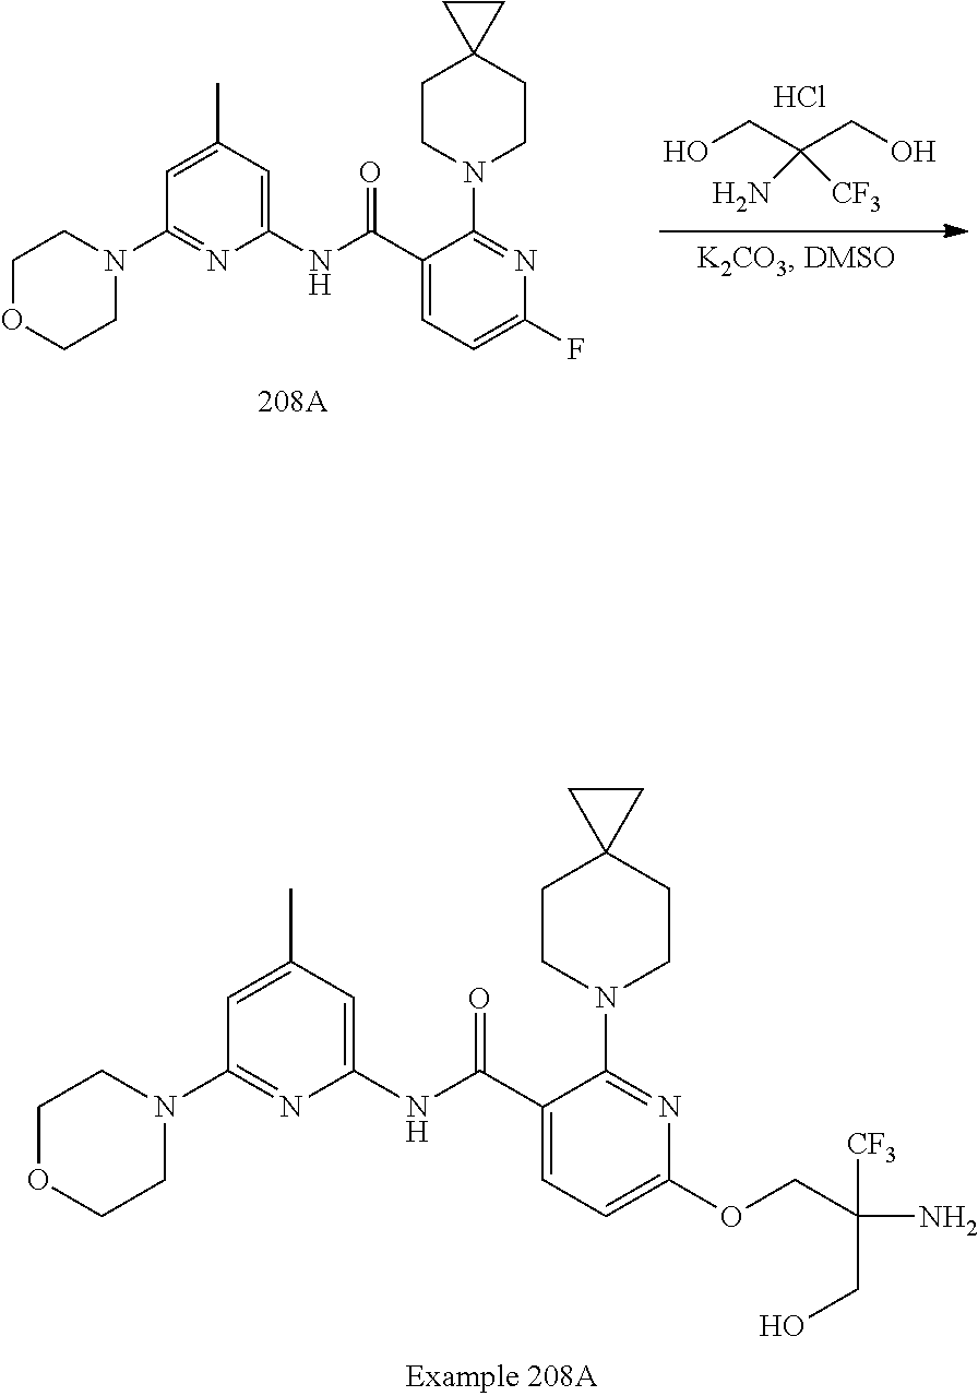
C1COCCN1C1=NC(NC(C2=CC=C(OCC(CO)(N)[CF3])N=C2N2CCC3(CC2)CC3)=O)=CC(C)=C1.C1COCCN1C1=NC(NC(C2=CC=C(F)N=C2N2CCC3(CC2)CC3)=O)=CC(C)=C1.C(C(N)(CO)[CF3])O.Cl
